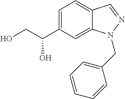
C1=C(C(CO)O)C=C2C(=C1)C=NN2CC1=CC=CC=C1
